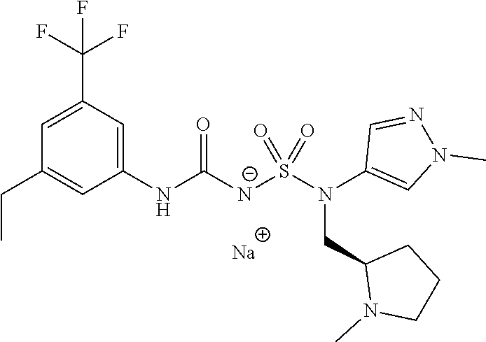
[Na].C1(NC([N-]S(N(C2=CN(C)N=C2)CC2N(C)CCC2)(=O)=O)=O)=CC(C(F)(F)F)=CC(CC)=C1
